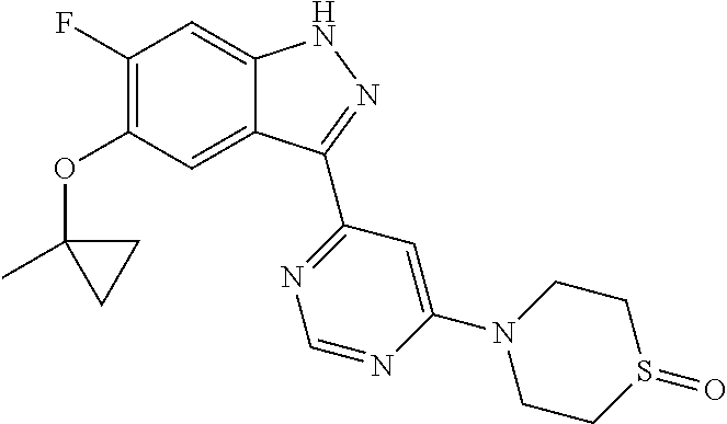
O(C1=C(F)C=C2C(=C1)C(C1=NC=NC(N3CCS(=O)CC3)=C1)=NN2)C1(C)CC1
